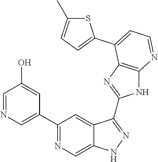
C1(C2=NC=C3C(=C2)C(C2=NC4=C(N2)N=CC=C4C2=CC=C(C)S2)=NN3)=CN=CC(O)=C1
